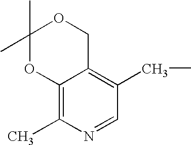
C1(C)(C)OC2=C(C)N=CC(CC)=C2CO1
